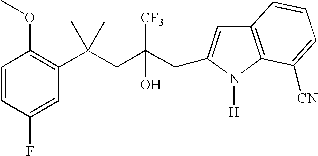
C1(F)=CC(C(CC(CC2=CC3=C(N2[H])C([CN])=CC=C3)([CF3])O)(C)C)=C(OC)C=C1
